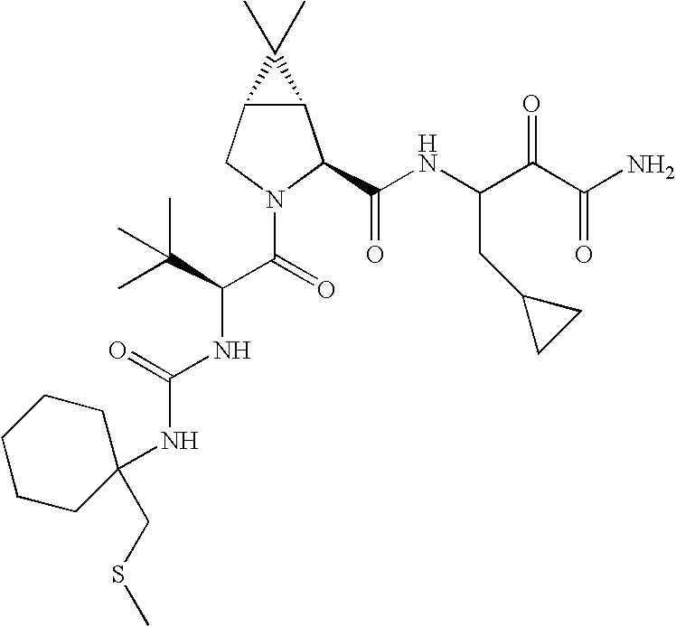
C12C(CN(C(=O)C(C(C)(C)C)NC(NC3(CSC)CCCCC3)=O)C1C(NC(C(C(N)=O)=O)CC1CC1)=O)C2(C)C
